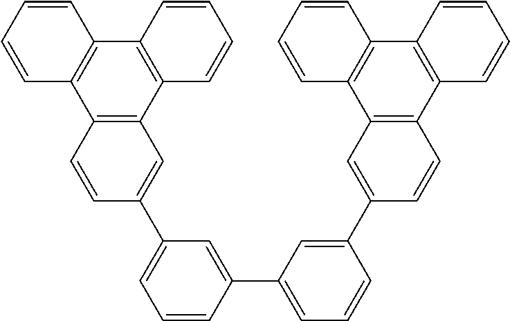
C12=C(C3=C(C4=C1C=CC=C4)C=CC=C3)C=C(C1=CC=CC(C3=CC=CC(C4=CC5=C(C6=C(C7=C5C=CC=C7)C=CC=C6)C=C4)=C3)=C1)C=C2
